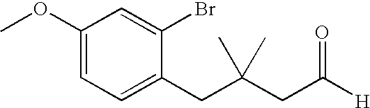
C1=C(CC(CC([H])=O)(C)C)C(Br)=CC(OC)=C1
